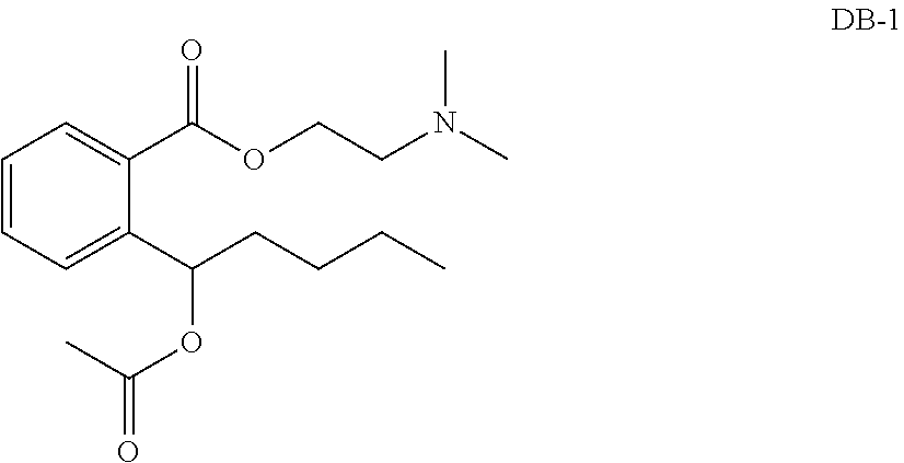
CC(=O)OC(C1=CC=CC=C1C(OCCN(C)C)=O)CCCC
